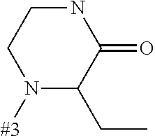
C1(CC)N([#3])CCNC1=O
